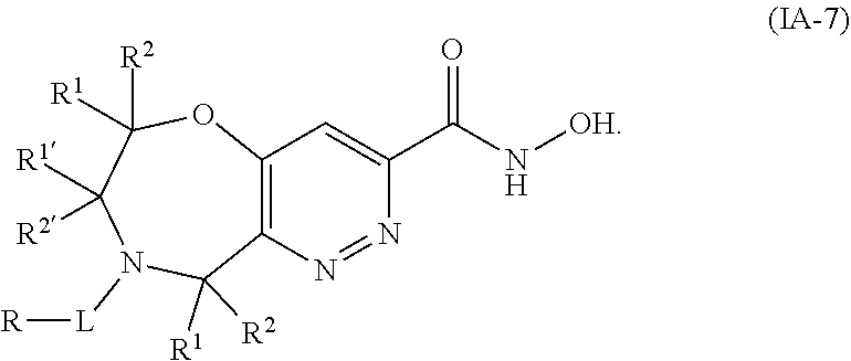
N([OH])C(C1=CC2=C(C([R1])([R2])N([L][R])C([R1])([R2])C([R2])([R1])O2)N=N1)=O
